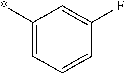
*C1=CC=CC(F)=C1
